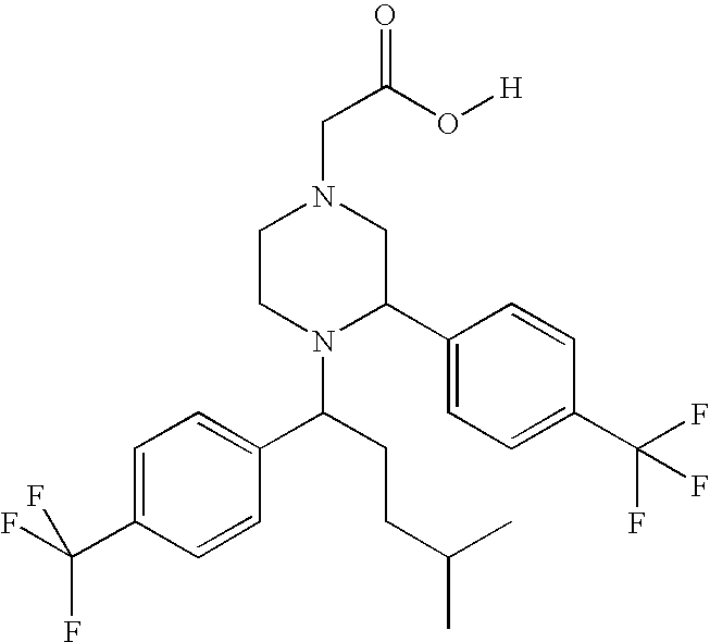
C1CN(C(C2=CC=C(C(F)(F)F)C=C2)CCC(C)C)C(C2=CC=C(C(F)(F)F)C=C2)CN1CC(=O)O[H]
